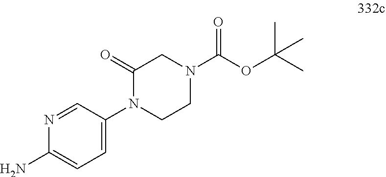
C1(N)=CC=C(N2CCN(C(OC(C)(C)C)=O)CC2=O)C=N1
